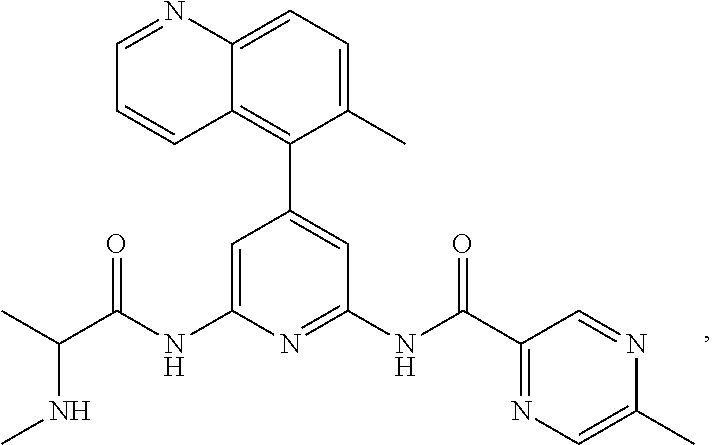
C1=C(NC(C(C)NC)=O)N=C(NC(=O)C2=NC=C(C)N=C2)C=C1C1=C2C(=CC=C1C)N=CC=C2
